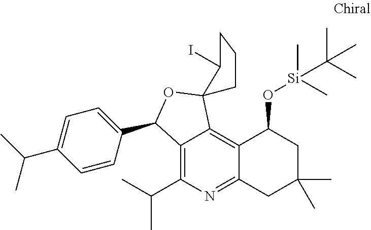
C1=CC(C2C3=C(C(C)C)N=C4C(=C3C3(O2)CCCC3I)C(O[Si](C)(C)C(C)(C)C)CC(C)(C)C4)=CC=C1C(C)C
